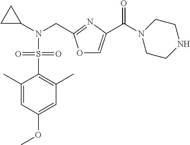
C1(C)=CC(OC)=CC(C)=C1S(N(C1CC1)CC1=NC(C(N2CCNCC2)=O)=CO1)(=O)=O
